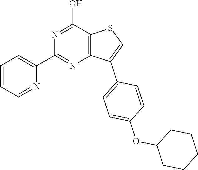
C1=CC=NC(C2=NC3=C(C(O)=N2)SC=C3C2=CC=C(OC3CCCCC3)C=C2)=C1
